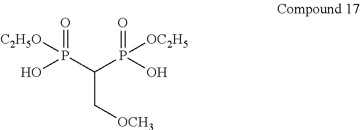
O=P(C(P(O)([OC2H5])=O)C[OCH3])([C2H5O])O
